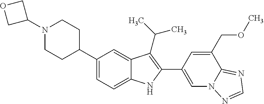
C1(N2CCC(C3=CC=C4C(=C3)C(C(C)C)=C(C3=CN5C(=NC=N5)C(COC)=C3)N4)CC2)COC1
